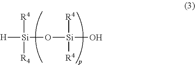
[H][Si]([R4])(O[Si]([R4])([R4])O)[R4]
